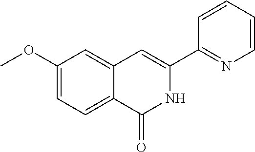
C1(OC)=CC=C2C(=C1)C=C(C1=NC=CC=C1)NC2=O
